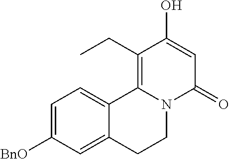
C1=C([BnO])C=C2C(=C1)C1=C(CC)C(O)=CC(=O)N1CC2
